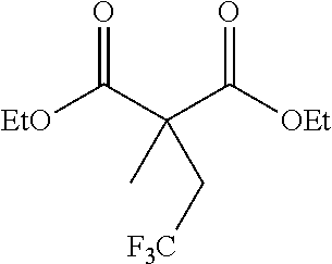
[EtO]C(C(C([OEt])=O)(C[F3C])C)=O
